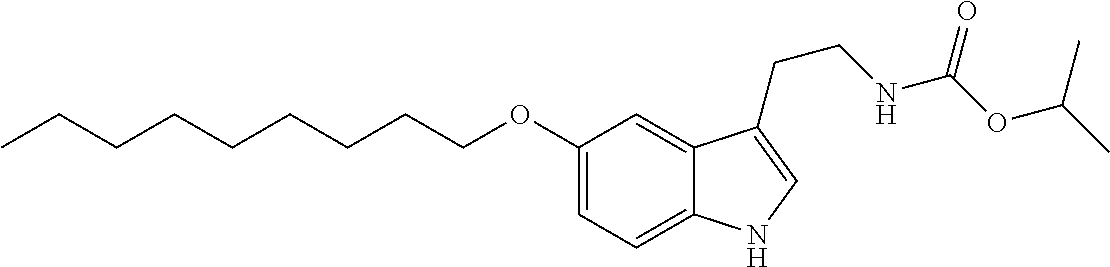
CCCCCCCCCOC1=CC=C2C(=C1)C(CCNC(OC(C)C)=O)=CN2
